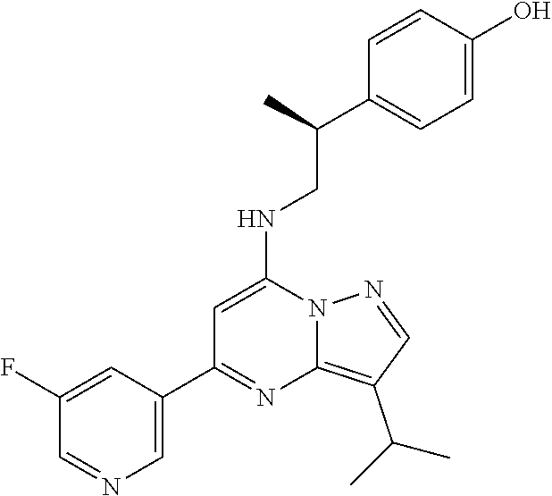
C1=C(C2=NC3=C(C(C)C)C=NN3C(NCC(C)C3=CC=C(O)C=C3)=C2)C=C(F)C=N1
